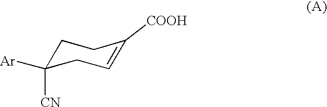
C1C([CN])([Ar])CC=C([COOH])C1
